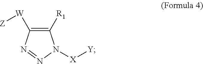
C1([R1])=C([W][Z])N=NN1[X][Y]
